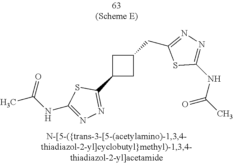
C1(C2=NN=C(NC(=O)C)S2)CC(CC2=NN=C(NC(=O)C)S2)C1
